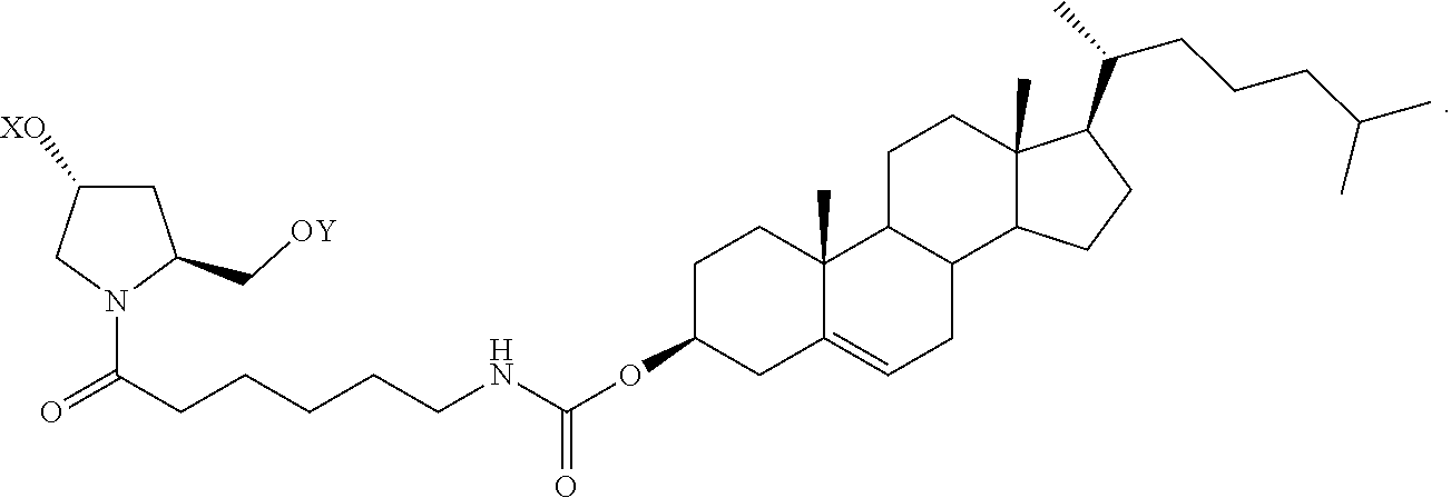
N1(C(=O)CCCCCNC(=O)OC2CC3=CCC4C(C3(C)CC2)CCC2(C)C4CCC2C(CCCC(C)C)C)C(C[OY])CC([XO])C1
